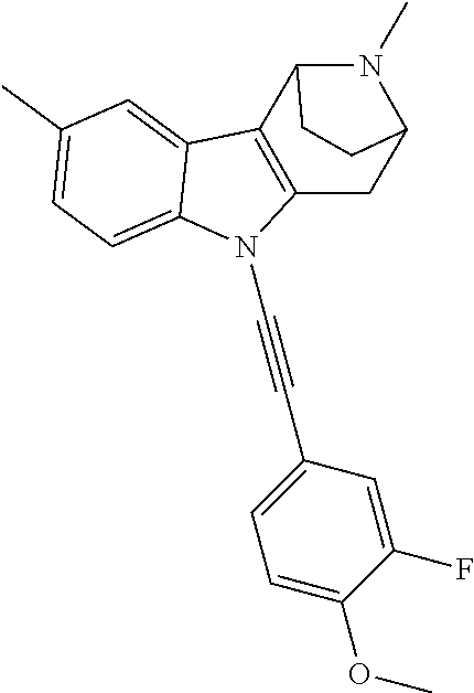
C1(C)=CC=C2C(=C1)C1=C(N2C#CC2=CC=C(OC)C(F)=C2)CC2N(C)C1CC2
